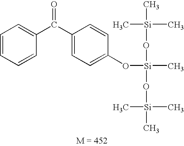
C1=CC=CC(C(C2=CC=C(O[Si](C)(O[Si](C)(C)C)O[Si](C)(C)C)C=C2)=O)=C1
